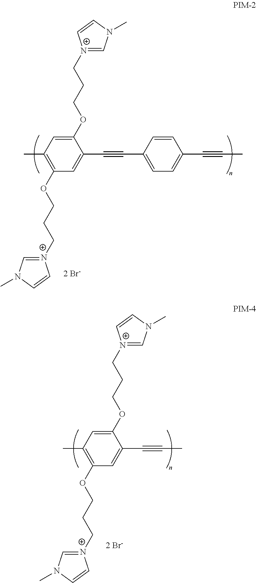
C1=C[N+](CCCOC2=CC(C)=C(OCCC[N+]3=CN(C)C=C3)C=C2C#CC2=CC=C(C#CC)C=C2)=CN1C.[2 Br-].[2 Br-].C1=C[N+](CCCOC2=CC(C)=C(OCCC[N+]3=CN(C)C=C3)C=C2C#CC)=CN1C
